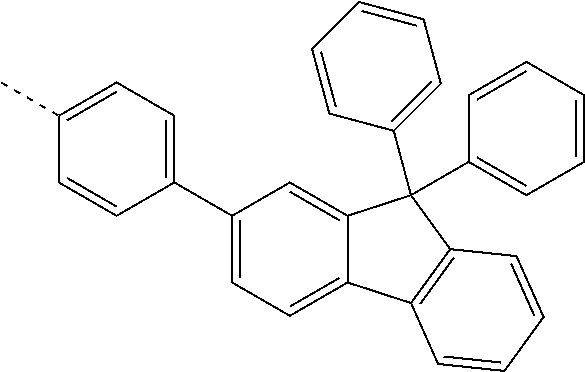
C1(C2=CC=C(C)C=C2)=CC=C2C(=C1)C(C1=CC=CC=C1)(C1=CC=CC=C1)C1=C2C=CC=C1
